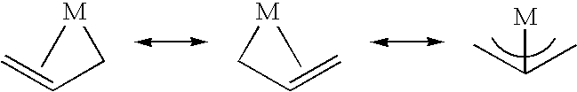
[M]C(C)C.[M](C)CC=C.[M](C)CC=C
